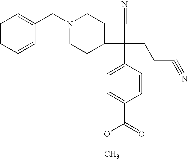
C1=CC=CC(CN2CCC(C(C#N)(CCC#N)C3=CC=C(C(=O)OC)C=C3)CC2)=C1
